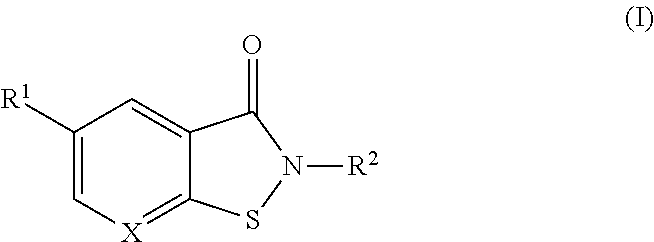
C1([R1])=C[X]=C2C(=C1)C(=O)N([R2])S2
